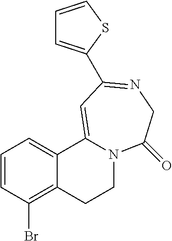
C1=CC(Br)=C2C(=C1)C1=CC(C3=CC=CS3)=NCC(=O)N1CC2
